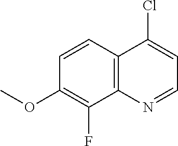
C12=C(N=CC=C1Cl)C(F)=C(OC)C=C2
